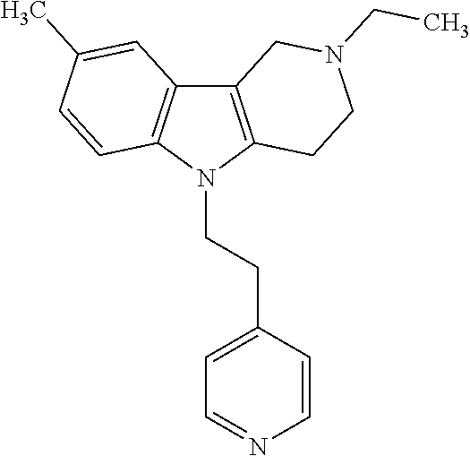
C12=C(N(CCC3=CC=NC=C3)C3=C1C=C(C)C=C3)CCN(CC)C2
